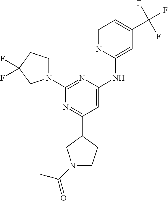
C1=NC(NC2=CC(C3CCN(C(C)=O)C3)=NC(N3CCC(F)(F)C3)=N2)=CC(C(F)(F)F)=C1
